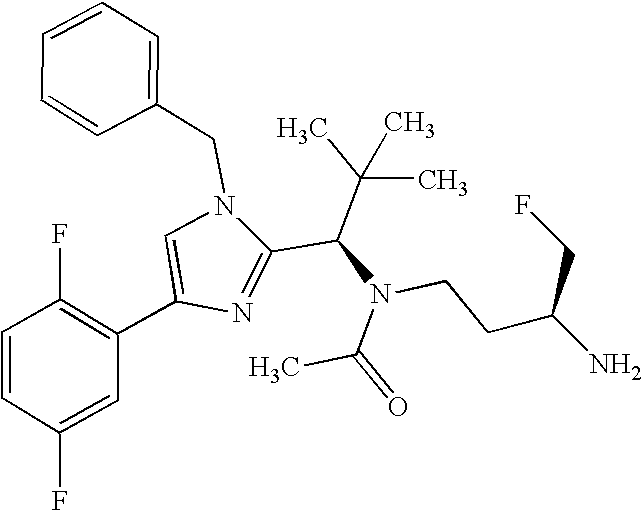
C1=C(C2=C(F)C=CC(F)=C2)N=C(C(N(CCC(N)CF)C(=O)C)C(C)(C)C)N1CC1=CC=CC=C1
